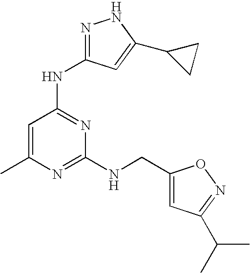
C1=C(C)N=C(NCC2=CC(C(C)C)=NO2)N=C1NC1=NNC(C2CC2)=C1
